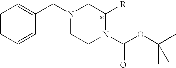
C1=CC=CC(CN2CCN(C(OC(C)(C)C)=O)C([R])C2)=C1
